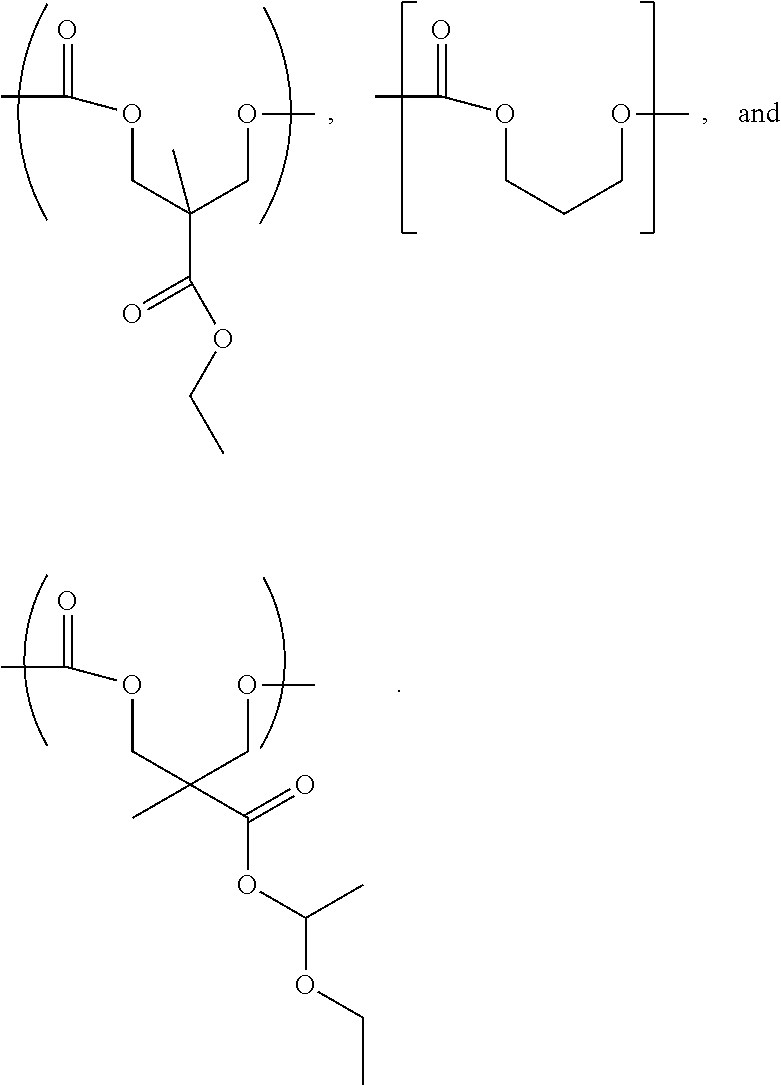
CC(OCC(COC)(C)C(OCC)=O)=O.CC(OCCCOC)=O.CC(OCC(COC)(C)C(=O)OC(OCC)C)=O
